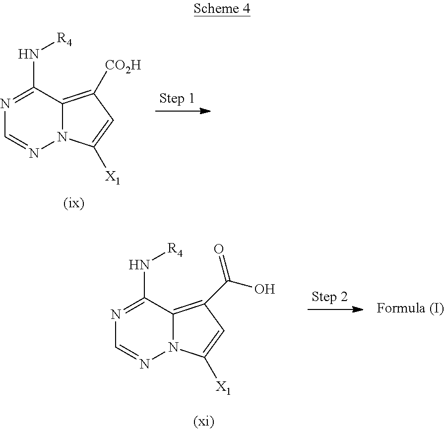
C1=NN2C(=C([CO2H])C=C2[X1])C(N[R4])=N1.C1=NN2C(=C(C(=O)O)C=C2[X1])C(N[R4])=N1
